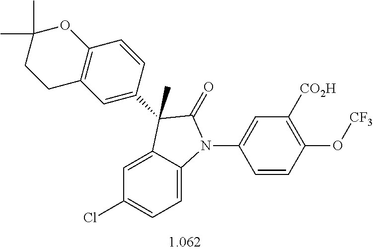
C1=C2C(=CC=C1Cl)N(C1=CC([CO2H])=C(O[CF3])C=C1)C(=O)C2(C)C1=CC2=C(C=C1)OC(C)(C)CC2
